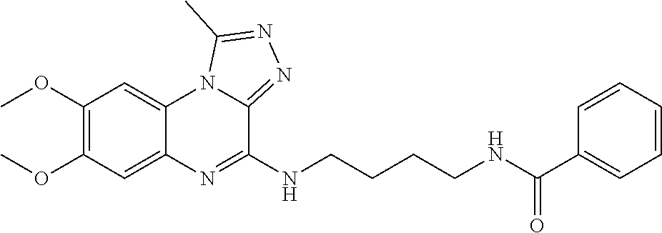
C1(OC)=C(OC)C=C2C(=C1)N1C(=NN=C1C)C(NCCCCNC(C1=CC=CC=C1)=O)=N2
